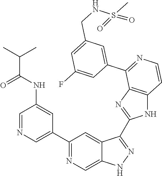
C1=NC=C(C2=NC=C3C(=C2)C(C2=NC4=C(N2)C=CN=C4C2=CC(CNS(C)(=O)=O)=CC(F)=C2)=NN3)C=C1NC(C(C)C)=O
